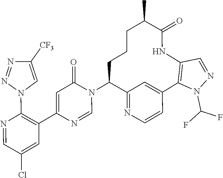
C1=NC(C2=C(N3C=C([CF3])N=N3)N=CC(Cl)=C2)=CC(=O)N1C1C2=NC=CC(=C2)C2=C(C=NN2C(F)F)NC(=O)C(C)CCC1
